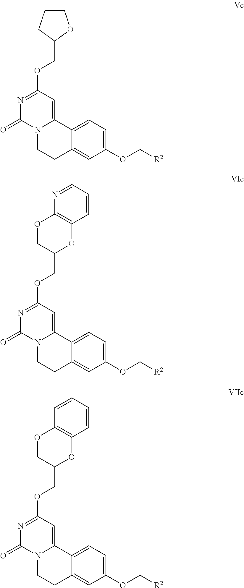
N12CCC3=CC(OC[R2])=CC=C3C1=CC(OCC1OCCC1)=NC2=O.N12CCC3=CC(OC[R2])=CC=C3C1=CC(OCC1OC3=C(OC1)N=CC=C3)=NC2=O.N12CCC3=CC(OC[R2])=CC=C3C1=CC(OCC1OC3=C(OC1)C=CC=C3)=NC2=O
